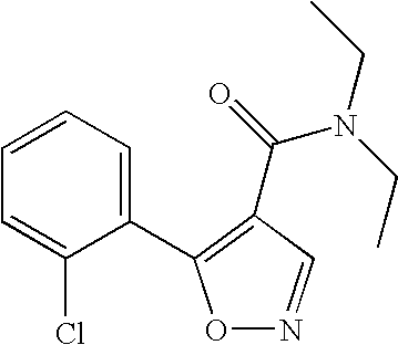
O1N=CC(C(N(CC)CC)=O)=C1C1=CC=CC=C1Cl
